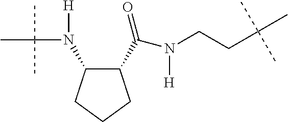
C1(N(C(C)(C)C)[H])C(C(N(CCC(C)(C)C)[H])=O)CCC1
